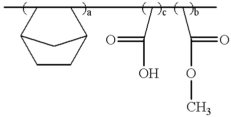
C12CCC(C(C(C(O)=O)C(C(OC)=O)C)C1C)C2
